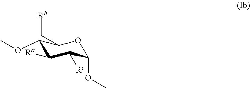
C1(OC)C(C[Rb])OC(OC)C([Rc])C1[Ra]
